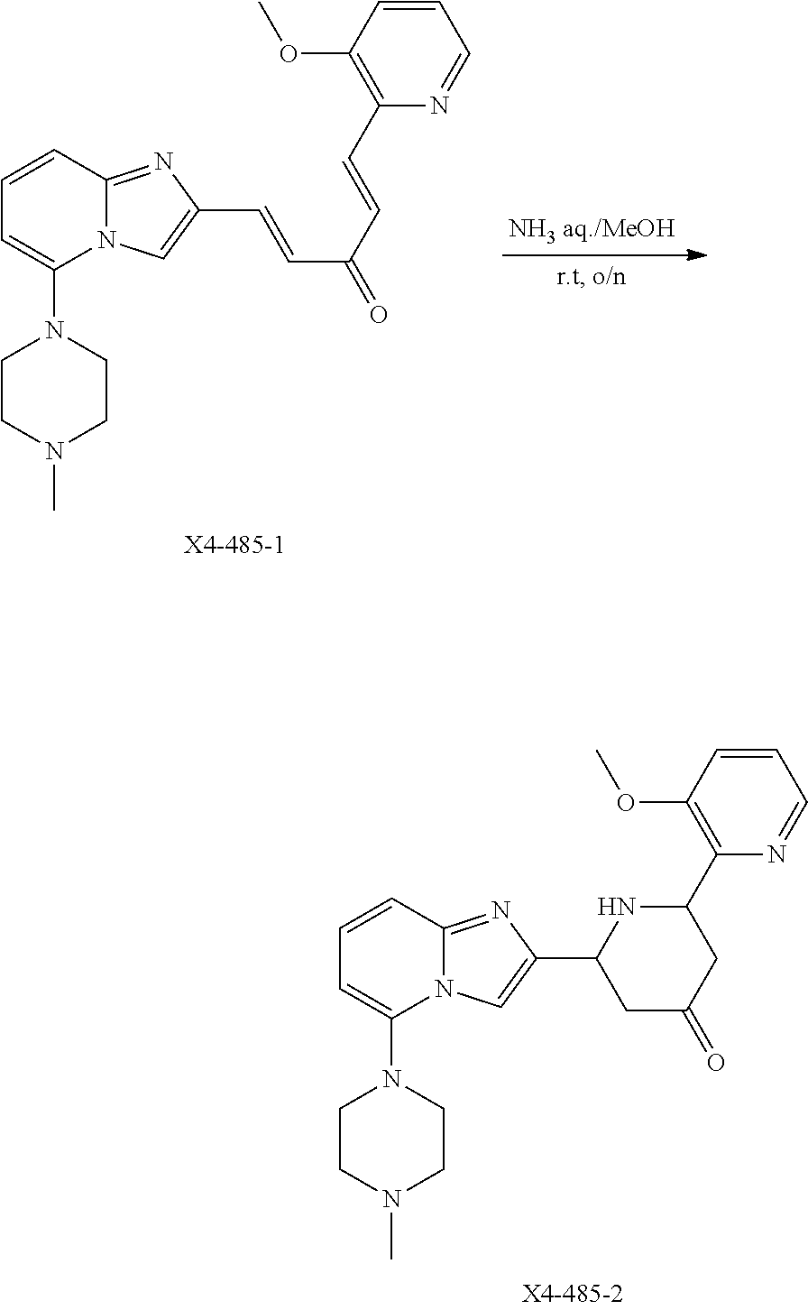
C1=CC2=NC(C=CC(C=CC3=C(OC)C=CC=N3)=O)=CN2C(N2CCN(C)CC2)=C1.C1=CC2=NC(C3CC(=O)CC(C4=C(OC)C=CC=N4)N3)=CN2C(N2CCN(C)CC2)=C1
